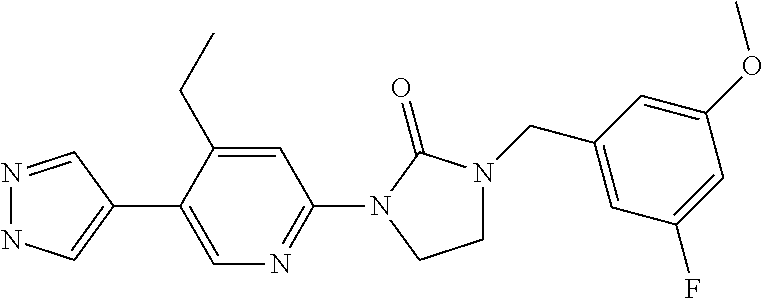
N1=CC(C2=CN=C(N3C(=O)N(CC4=CC(F)=CC(OC)=C4)CC3)C=C2CC)=CN1
